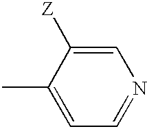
C1(C)=CC=NC=C1[Z]
